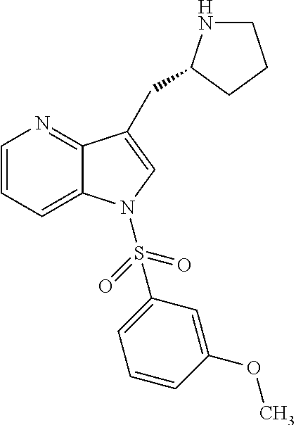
C1=CC=C2C(=N1)C(CC1NCCC1)=CN2S(=O)(=O)C1=CC=CC(OC)=C1
